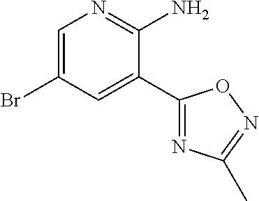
C1=C(Br)C=C(C2=NC(C)=NO2)C(N)=N1
